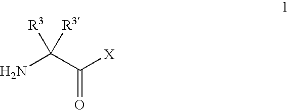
NC(C([X])=O)([R3])[R3]
